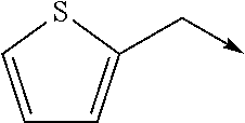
C1=CSC(C->C)=C1
